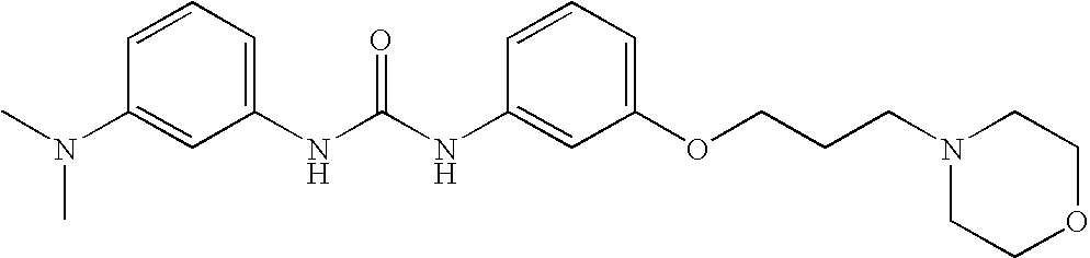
C1=CC=C(NC(NC2=CC(OCCCN3CCOCC3)=CC=C2)=O)C=C1N(C)C
